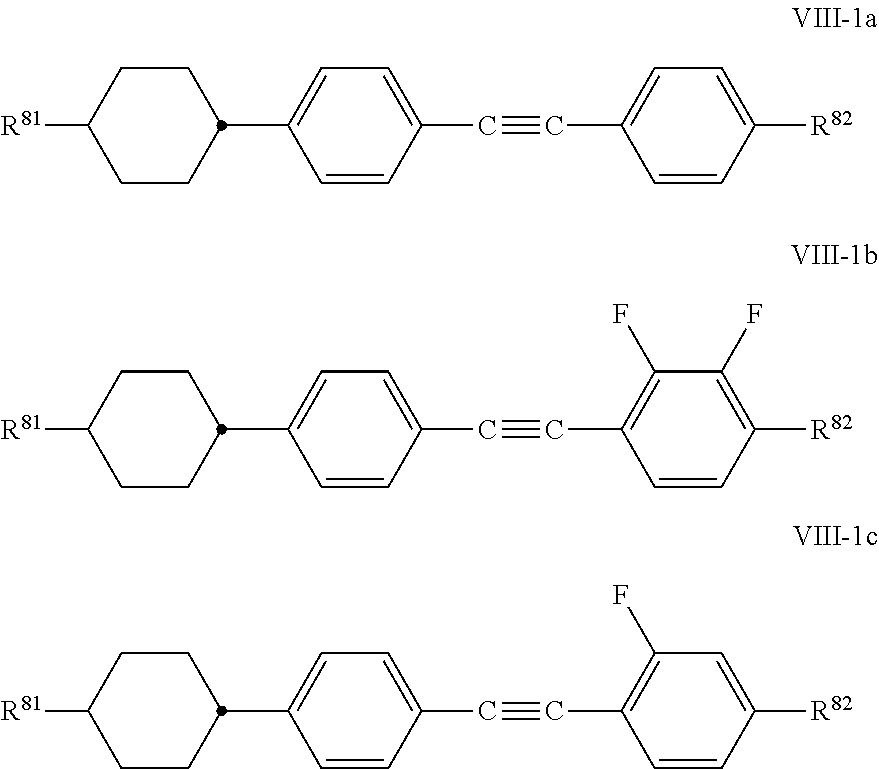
C1=CC([R82])=CC=C1C#CC1=CC=C(C2CCC([R81])CC2)C=C1.C1=CC([R82])=C(F)C(F)=C1C#CC1=CC=C(C2CCC([R81])CC2)C=C1.C1=CC([R82])=CC(F)=C1C#CC1=CC=C(C2CCC([R81])CC2)C=C1
